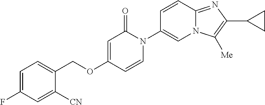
C(OC1=CC(=O)N(C2=CN3C(=NC(C4CC4)=C3[Me])C=C2)C=C1)C1=CC=C(F)C=C1[CN]
